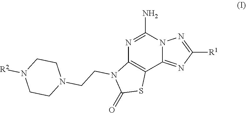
N1=C(N)N2C(=NC([R1])=N2)C2=C1N(CCN1CCN([R2])CC1)C(=O)S2
